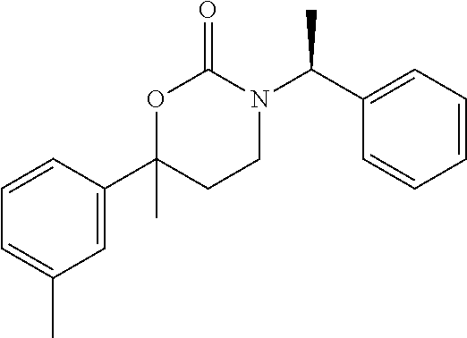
CC(C1=CC=CC=C1)N1C(=O)OC(C2=CC(C)=CC=C2)(C)CC1
